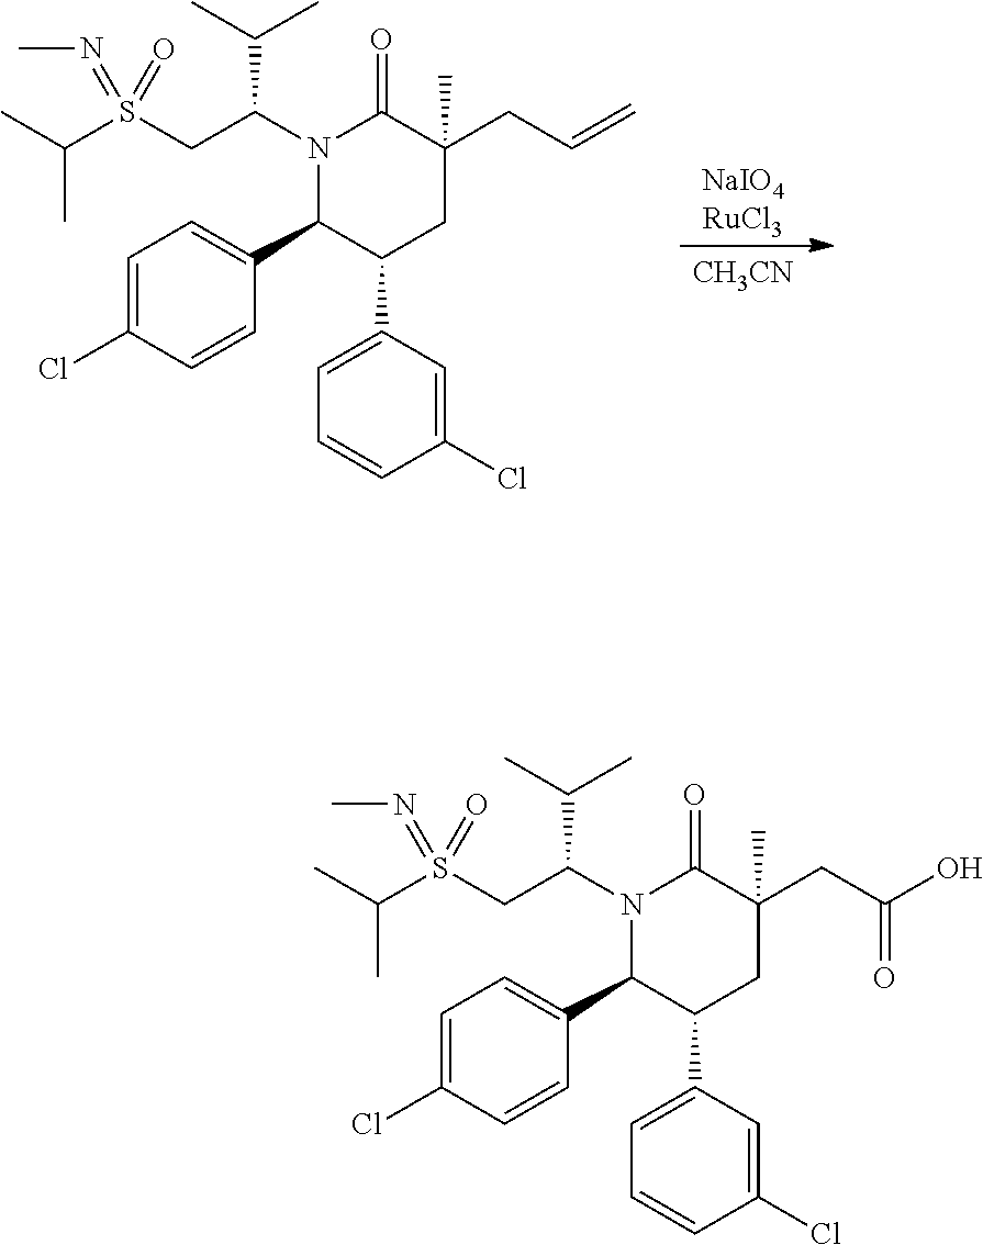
[NaIO4RuCl3].[CH3CN].C1=C(Cl)C=CC(C2C(C3=CC=CC(Cl)=C3)CC(CC=C)(C)C(=O)N2C(CS(C(C)C)(=NC)=O)C(C)C)=C1.C1=C(Cl)C=CC(C2C(C3=CC=CC(Cl)=C3)CC(CC(O)=O)(C)C(=O)N2C(CS(C(C)C)(=NC)=O)C(C)C)=C1
